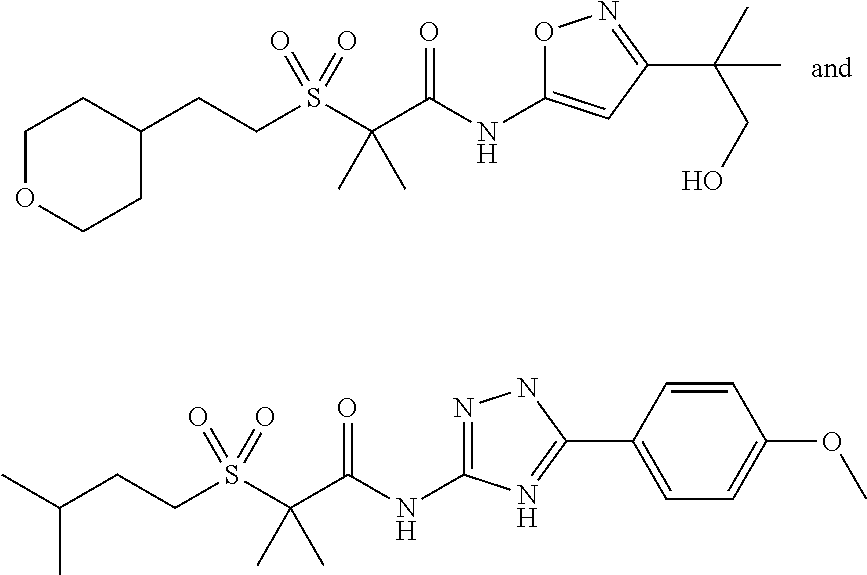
C1OCCC(CCS(C(C(NC2=CC(C(C)(CO)C)=NO2)=O)(C)C)(=O)=O)C1.C(C)(CCS(C(C(NC1=NNC(C2=CC=C(OC)C=C2)=N1)=O)(C)C)(=O)=O)C
